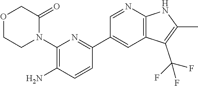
C1(N2C(=O)COCC2)=C(N)C=CC(C2=CC3=C(N=C2)NC(C)=C3C(F)(F)F)=N1
